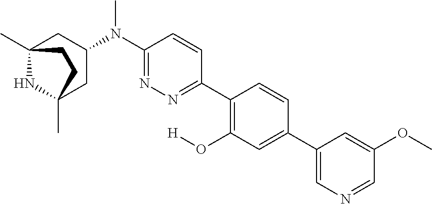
C12(C)NC(C)(CC(N(C3=NN=C(C4=C(O[H])C=C(C5=CN=CC(OC)=C5)C=C4)C=C3)C)C1)CC2
